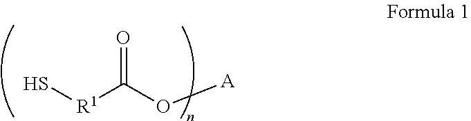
S[R1]C(O[A])=O
